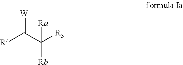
[R]C(C([R3])([Rb])[Ra])=[W]
